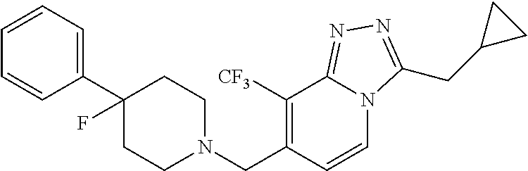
C1(C2=CC=CC=C2)(F)CCN(CC2=C([CF3])C3=NN=C(CC4CC4)N3C=C2)CC1
